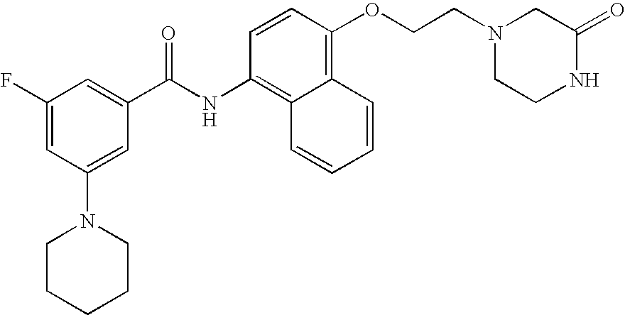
C1(F)=CC(N2CCCCC2)=CC(C(NC2=C3C(=C(OCCN4CCNC(=O)C4)C=C2)C=CC=C3)=O)=C1
